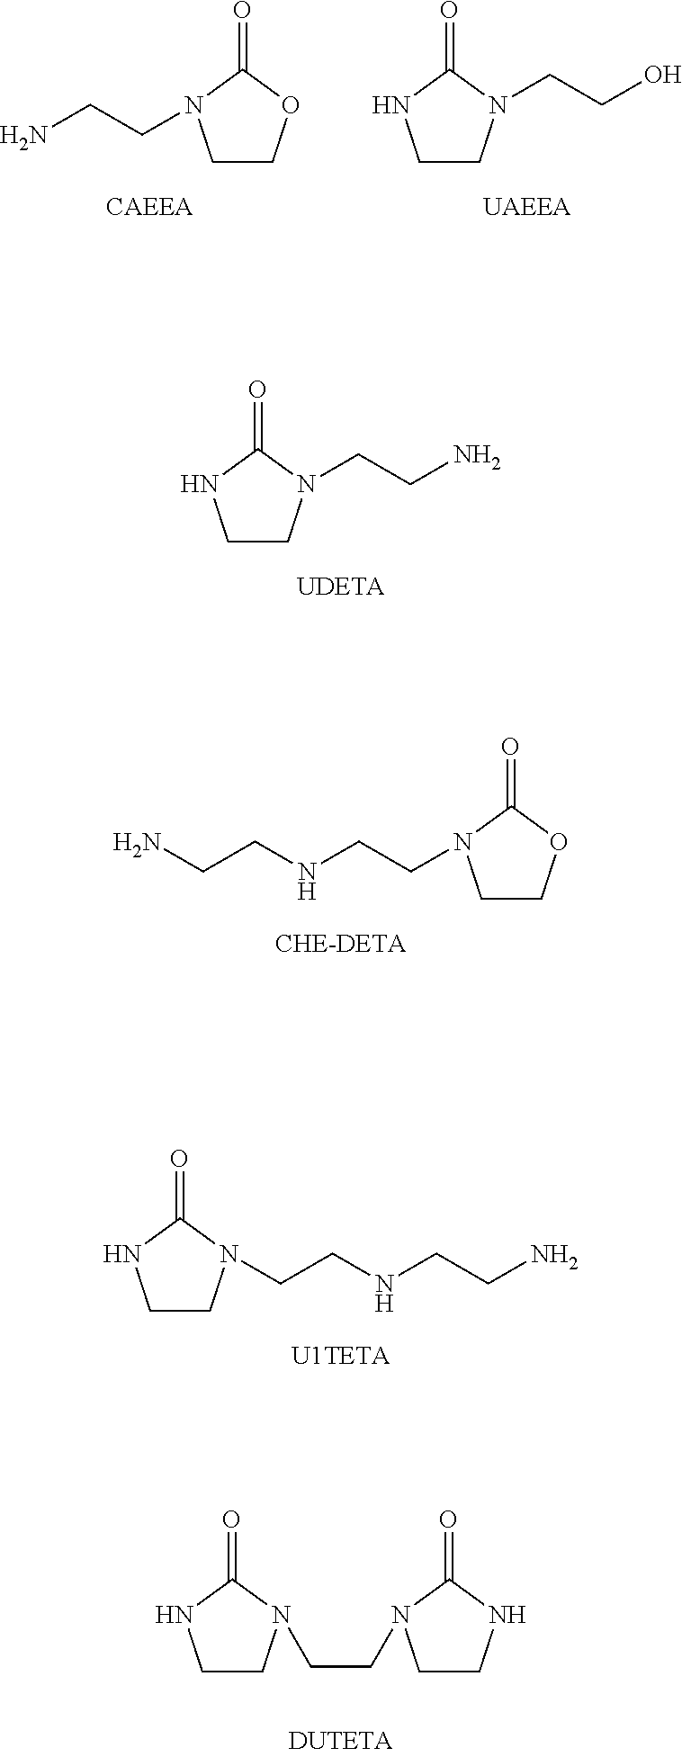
C1COC(=O)N1CCN.C1CNC(=O)N1CCO.C1CNC(=O)N1CCN.C1COC(=O)N1CCNCCN.C1CNC(=O)N1CCNCCN.C1CNC(=O)N1CCN1CCNC1=O
